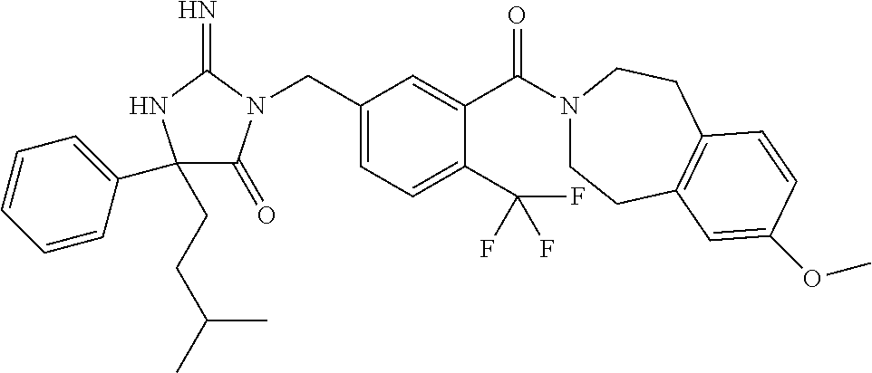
C1(CCC(C)C)(C2=CC=CC=C2)C(=O)N(CC2=CC=C(C(F)(F)F)C(C(=O)N3CCC4=C(CC3)C=CC(OC)=C4)=C2)C(=N)N1
